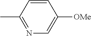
CC1=NC=C([OMe])C=C1
